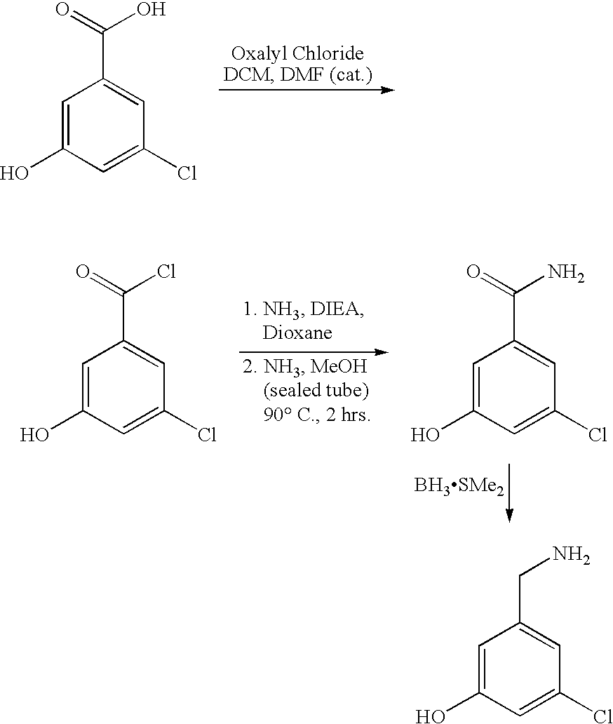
C1=C(O)C=C(Cl)C=C1C(=O)O.C1=C(O)C=C(Cl)C=C1C(=O)Cl.C1=C(O)C=C(Cl)C=C1C(=O)N.[BH3SMe2].C1=C(O)C=C(Cl)C=C1CN
